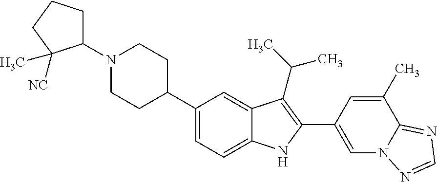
C1(C2CCN(C3CCCC3(C)[NC])CC2)=CC=C2C(=C1)C(C(C)C)=C(C1=CN3C(=NC=N3)C(C)=C1)N2
